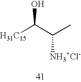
[H31C15]C(C(C)[NH3+Cl-])O
